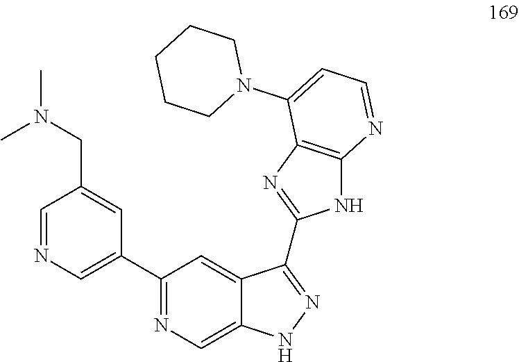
C1=NC=C(C2=NC=C3C(=C2)C(C2=NC4=C(N2)N=CC=C4N2CCCCC2)=NN3)C=C1CN(C)C
